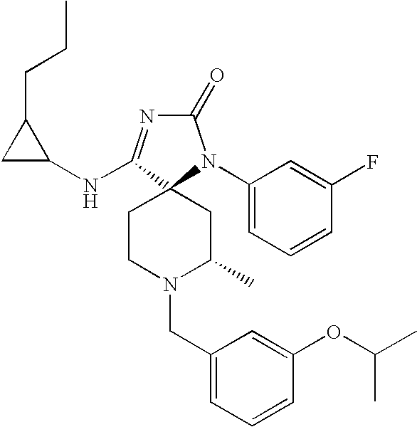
C1CN(CC2=CC=CC(OC(C)C)=C2)C(C)CC12C(NC1C(CCC)C1)=NC(=O)N2C1=CC=CC(F)=C1
